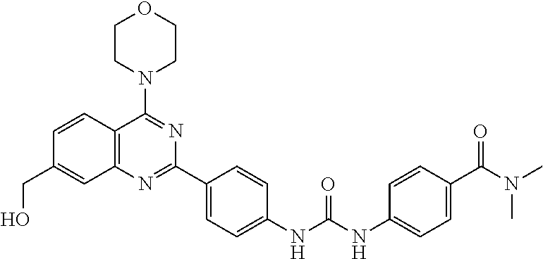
C1=CC2=C(C=C1CO)N=C(C1=CC=C(NC(NC3=CC=C(C(N(C)C)=O)C=C3)=O)C=C1)N=C2N1CCOCC1
